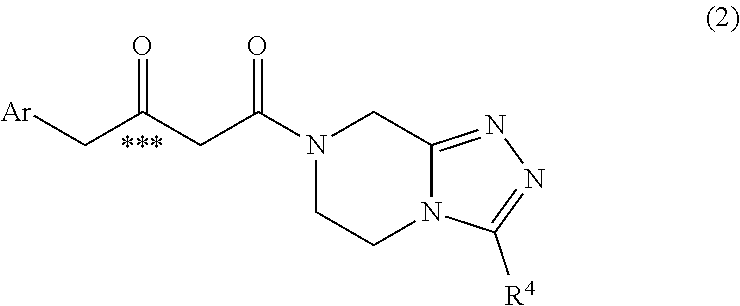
N1(C(CC(C[Ar])=O)=O)CCN2C(=NN=C2[R4])C1
